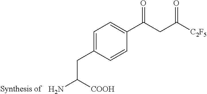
C1=C(CC(N)[COOH])C=CC(C(CC([C2F5])=O)=O)=C1
